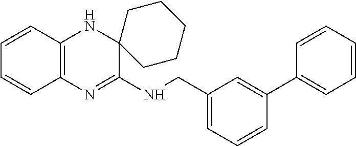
C1=CC2=C(C=C1)N=C(NCC1=CC=CC(C3=CC=CC=C3)=C1)C1(N2)CCCCC1
